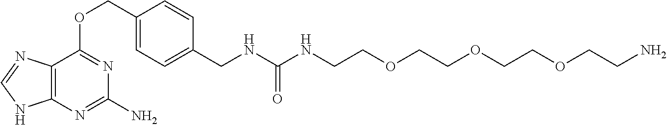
C12=C(N=C(N)N=C1OCC1=CC=C(CNC(NCCOCCOCCOCCN)=O)C=C1)NC=N2
